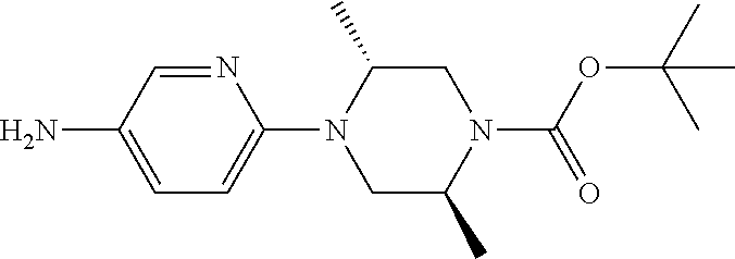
NC1=CC=C(N2CC(C)N(C(OC(C)(C)C)=O)CC2C)N=C1
